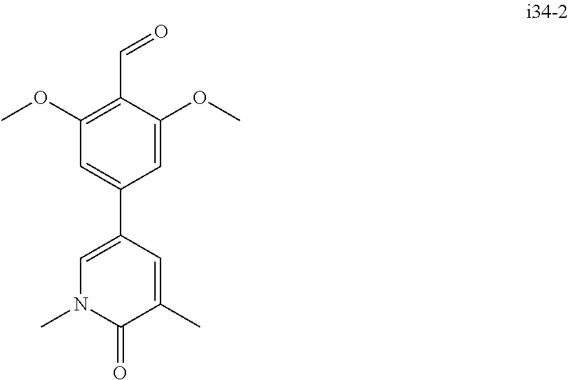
C1(C2=CC(OC)=C(C=O)C(OC)=C2)=CN(C)C(=O)C(C)=C1
